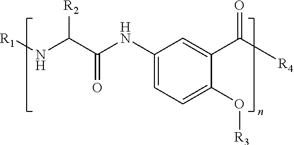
[R1]NC([R2])C(=O)NC1=CC=C(O[R3])C(C(=O)[R4])=C1
